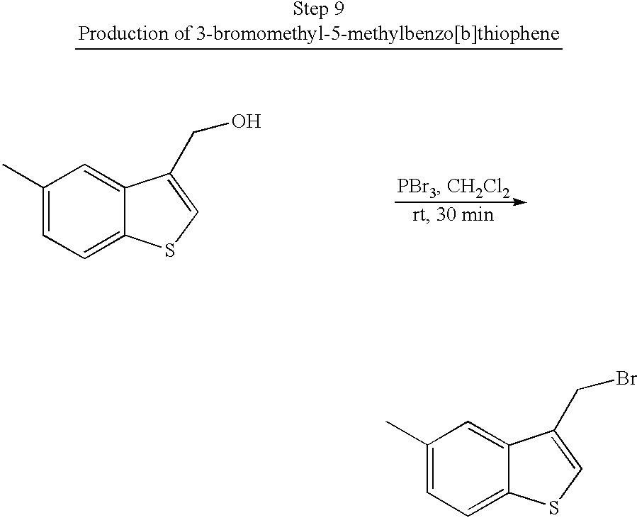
C1(C)=CC=C2C(=C1)C(CO)=CS2.C1(C)=CC=C2C(=C1)C(CBr)=CS2
